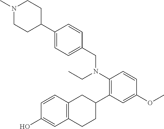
C1(C2CCN(C)CC2)=CC=C(CN(C2=C(C3CC4=C(CC3)C=C(O)C=C4)C=C(OC)C=C2)CC)C=C1
